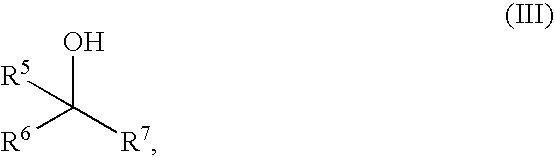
OC([R7])([R5])[R6]
